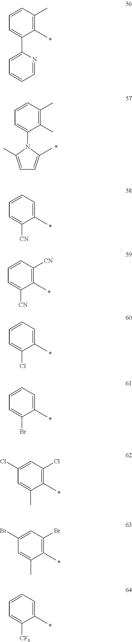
C1(C)=C(C)C=CC=C1C1=CC=CC=N1.C1(C)=C(C)C=CC=C1N1C(C)=CC=C1C.C1(C)=CC=CC=C1[CN].C1(C)=C([CN])C=CC=C1[CN].C1(C)=CC=CC=C1Cl.C1(C)=CC=CC=C1Br.C1(C)=C(Cl)C=C(Cl)C=C1C.C1(C)=C(Br)C=C(Br)C=C1C.C1(C)=CC=CC=C1[CF3]
